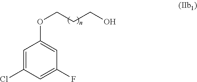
C1=C(Cl)C=C(F)C=C1OCCCO
